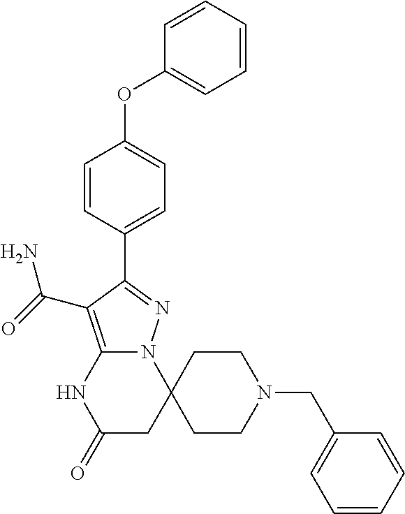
C12=C(C(=O)N)C(C3=CC=C(OC4=CC=CC=C4)C=C3)=NN1C1(CC(=O)N2)CCN(CC2=CC=CC=C2)CC1
